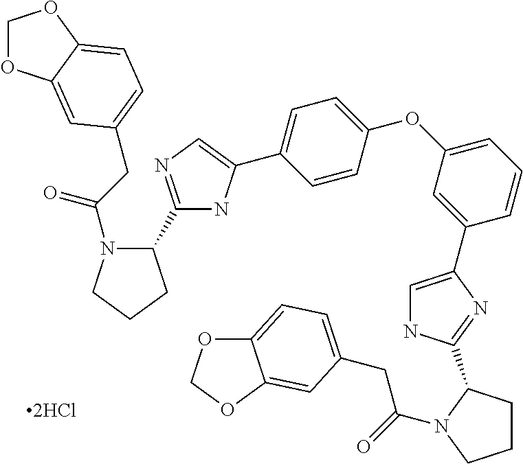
C(C(=O)N1C(C2=NC=C(C3=CC=C(OC4=CC=CC(C5=CNC(C6CCCN6C(=O)CC6=CC=C7OCOC7=C6)=N5)=C4)C=C3)N2)CCC1)C1=CC=C2C(=C1)OCO2
